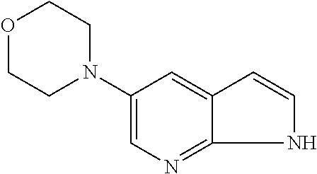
C1(N2CCOCC2)=CN=C2C(=C1)C=CN2
